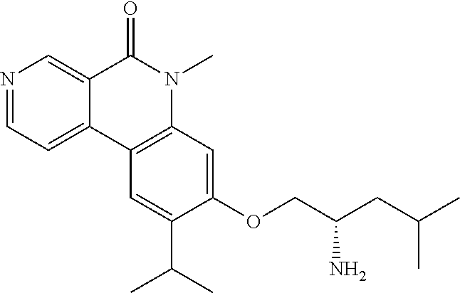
N1=CC=C2C(=C1)C(=O)N(C)C1=C2C=C(C(C)C)C(OCC(CC(C)C)N)=C1
